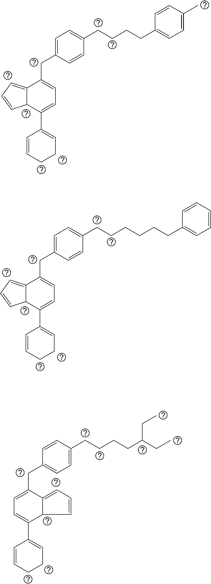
C(CCCC1=CC=C(C)C=C1)C1=CC=C(CC2=CC=C(C3=CCCC=C3)C3C2=CC=C3)C=C1.C(CCCCCC1=CC=CC=C1)C1=CC=C(CC2=CC=C(C3=CCCC=C3)C3C2=CC=C3)C=C1.C1=C(CCCCC(CC)CC)C=CC(CC2=CC=C(C3=CCCC=C3)C3C2=CC=C3)=C1
